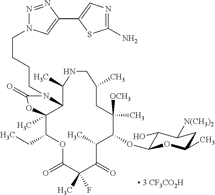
C12C(C)(C(CC)OC(=O)C(C)(F)C(=O)C(C)C(OC3C(O)C([N(CH3)2])CC(C)O3)C([OCH3])(C)CC(C)CNC1C)OC(=O)N2CCCCN1N=NC(C2=CN=C(N)S2)=C1
